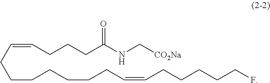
C(CCCCCC=CCCCCCF)CC=CCCCC(NC[CO2Na])=O
